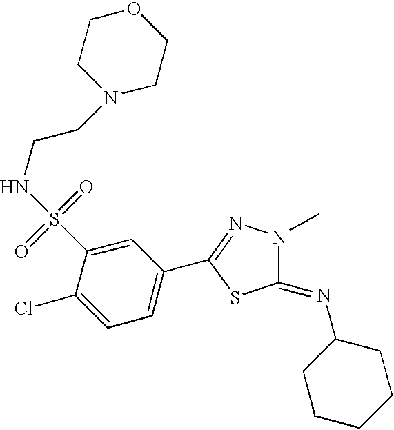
C1=C(Cl)C(S(NCCN2CCOCC2)(=O)=O)=CC(C2=NN(C)C(=NC3CCCCC3)S2)=C1
